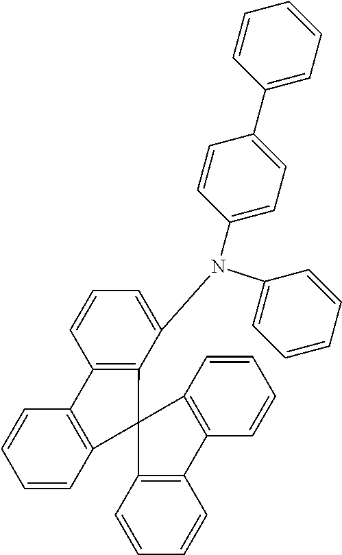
C1=CC=C(N(C2=CC=C(C3=CC=CC=C3)C=C2)C2=CC=CC3=C2C2(C4=C3C=CC=C4)C3=C(C=CC=C3)C3=C2C=CC=C3)C=C1
